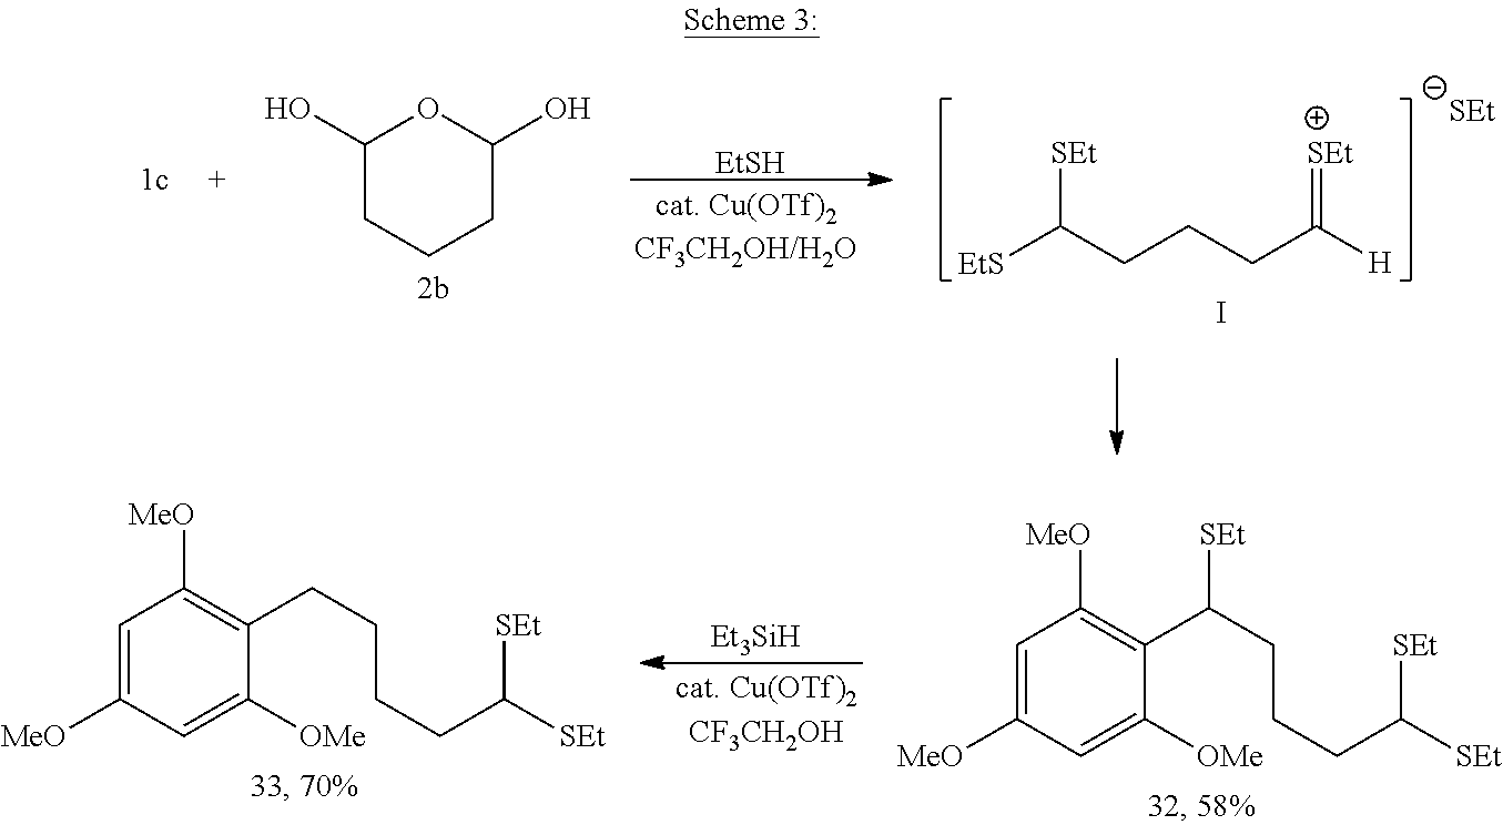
[EtSH].C1(O)CCCC(O)O1.[EtS]C(CCCC([H])=[SEt])[SEt].[SEt].I.C1=C([MeO])C=C([OMe])C(C([SEt])CCCC([SEt])[SEt])=C1[MeO].[Et3SiH].C1=C([MeO])C=C([OMe])C(CCCCC([SEt])[SEt])=C1[MeO]
